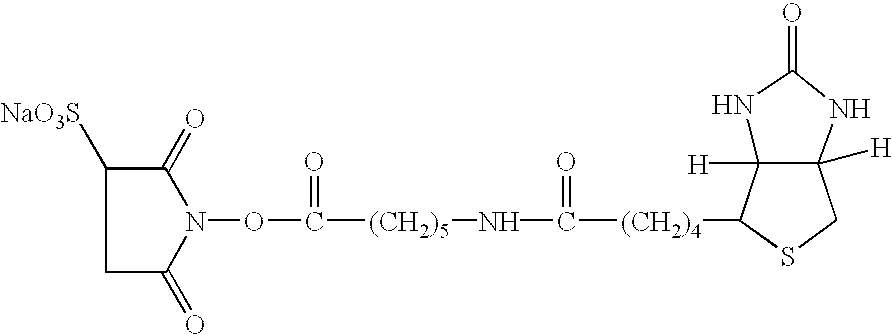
C1([NaO3S])C(=O)N(OC([(CH2)5]NC([(CH2)4]C2SCC3([H])C2([H])NC(=O)N3)=O)=O)C(=O)C1
